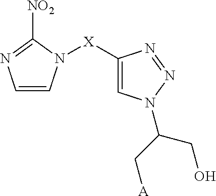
C1=CN=C([NO2])N1[X]C1=CN(C(C[A])CO)N=N1
